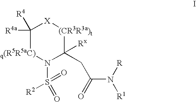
C1([R4])([R4a])[q(R5R5aC)]N(S(=O)([R2])=O)C([Rx])(CC(N([R])[R1])=O)[(CR3R3a)t][X]1
